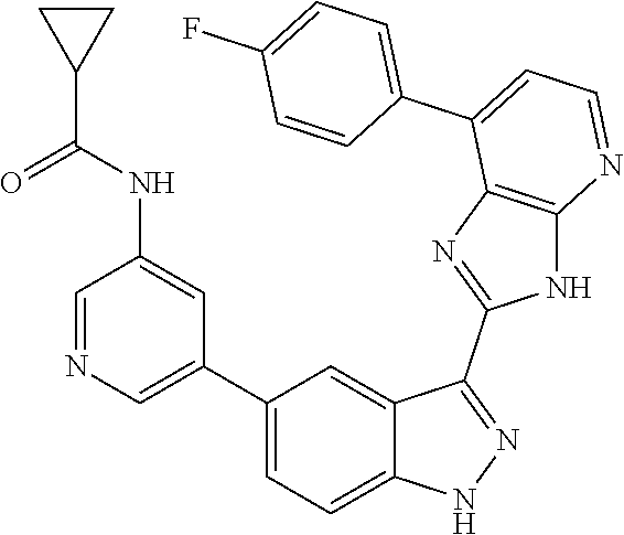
C1=NC=C(C2=CC=C3C(=C2)C(C2=NC4=C(N2)N=CC=C4C2=CC=C(F)C=C2)=NN3)C=C1NC(C1CC1)=O
